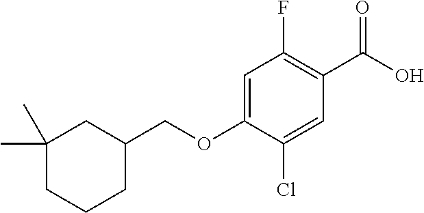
C1(Cl)=CC(C(O)=O)=C(F)C=C1OCC1CC(C)(C)CCC1
